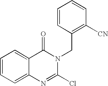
C1=CC=C2C(=C1)C(=O)N(CC1=C([CN])C=CC=C1)C(Cl)=N2
